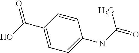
C1(C(O)=O)=CC=C(NC(=O)C)C=C1
